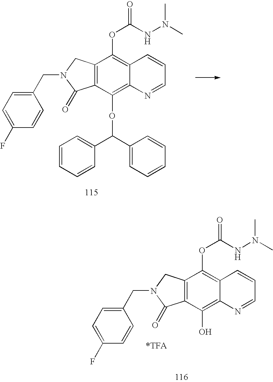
C12=C(CN(CC3=CC=C(F)C=C3)C1=O)C(OC(NN(C)C)=O)=C1C(=C2OC(C2=CC=CC=C2)C2=CC=CC=C2)N=CC=C1.C12=C(CN(CC3=CC=C(F)C=C3)C1=O)C(OC(NN(C)C)=O)=C1C(=C2O)N=CC=C1.[*TFA]
